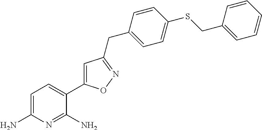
C1=C(N)N=C(N)C(C2=CC(CC3=CC=C(SCC4=CC=CC=C4)C=C3)=NO2)=C1
